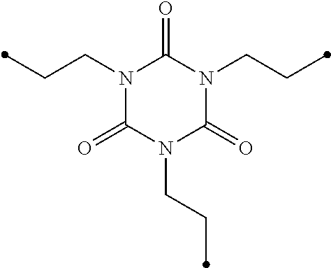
N1(CCC)C(=O)N(CCC)C(=O)N(CCC)C1=O
